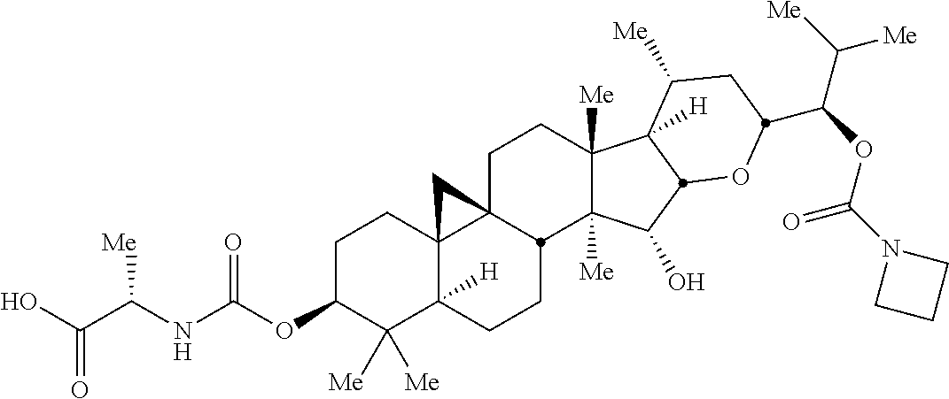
C1C23C4(C([H])(CCC2C2([Me])C([Me])(C1)C1([H])C([Me])CC(C(C([Me])[Me])OC(N5CCC5)=O)OC1C2O)C([Me])([Me])C(OC(=O)NC([Me])C(O)=O)CC4)C3
